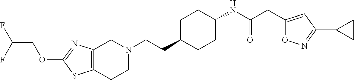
C12=C(CCN(CCC3CCC(NC(CC4=CC(C5CC5)=NO4)=O)CC3)C1)SC(OCC(F)F)=N2
